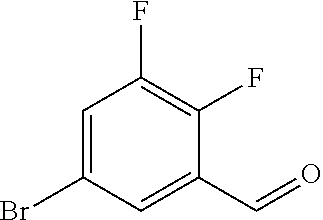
C1=C(Br)C=C(C=O)C(F)=C1F
